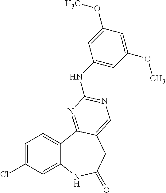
C1=C(Cl)C=C2C(=C1)C1=NC(NC3=CC(OC)=CC(OC)=C3)=NC=C1CC(=O)N2
